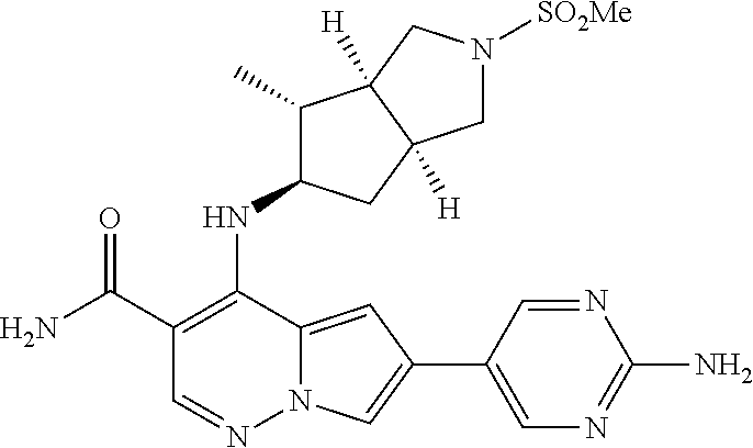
C1(C(N)=O)=C(NC2C(C)C3([H])C([H])(C2)CN([SO2Me])C3)C2=CC(C3=CN=C(N)N=C3)=CN2N=C1
